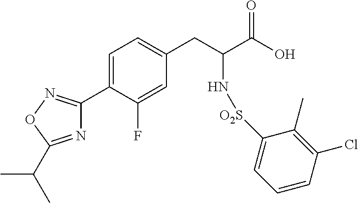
N1=C(C(C)C)ON=C1C1=CC=C(CC(C(O)=O)N[O2S]C2=CC=CC(Cl)=C2C)C=C1F
